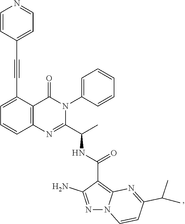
C(C1=CC=CC2=C1C(=O)N(C1=CC=CC=C1)C(C(C)NC(C1=C3N(N=C1N)C=CC(C(C)C)=N3)=O)=N2)#CC1=CC=NC=C1
